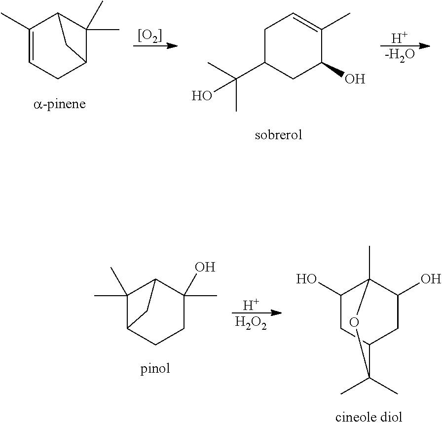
[[O2]].C1(C)=CCC2C(C)(C)C1C2.[H].C1C(C(C)(C)O)CC(O)C(C)=C1.[-H2O].C1(O)CC2CC(O)C1(C)OC2(C)C.C1(C)(C)C2CCC(C)(O)C1C2.[H].[H2O2]
